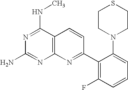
N1=C(NC)C2=C(N=C1N)N=C(C1=C(F)C=CC=C1N1CCSCC1)C=C2
